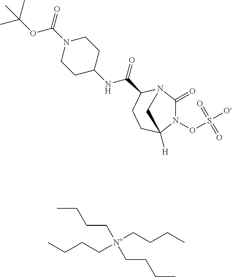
N1(C(OC(C)(C)C)=O)CCC(NC(=O)C2N3C(=O)N(OS([O-])(=O)=O)C([H])(CC2)C3)CC1.CCCC[N+](CCCC)(CCCC)CCCC
